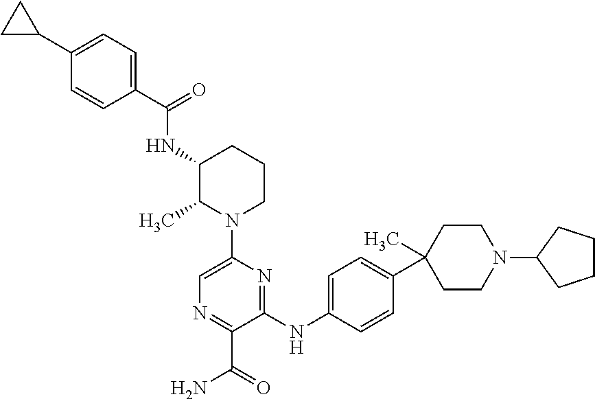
C1CN(C2=CN=C(C(=O)N)C(NC3=CC=C(C4(C)CCN(C5CCCC5)CC4)C=C3)=N2)C(C)C(NC(C2=CC=C(C3CC3)C=C2)=O)C1
